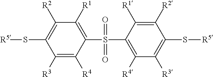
C1([R3])=C([R4])C(S(=O)(=O)C2=C([R4])C([R3])=C(S[R5])C([R2])=C2[R1])=C([R1])C([R2])=C1S[R5]
